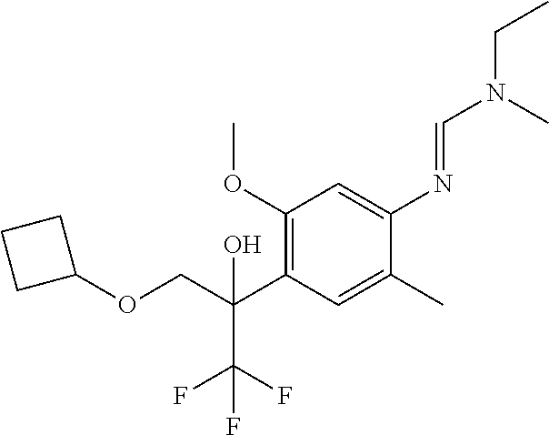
C1(OC)=C(C(COC2CCC2)(O)C(F)(F)F)C=C(C)C(N=CN(CC)C)=C1
